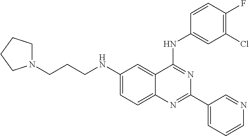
N1(CCCNC2=CC=C3C(=C2)C(NC2=CC(Cl)=C(F)C=C2)=NC(C2=CC=CN=C2)=N3)CCCC1
